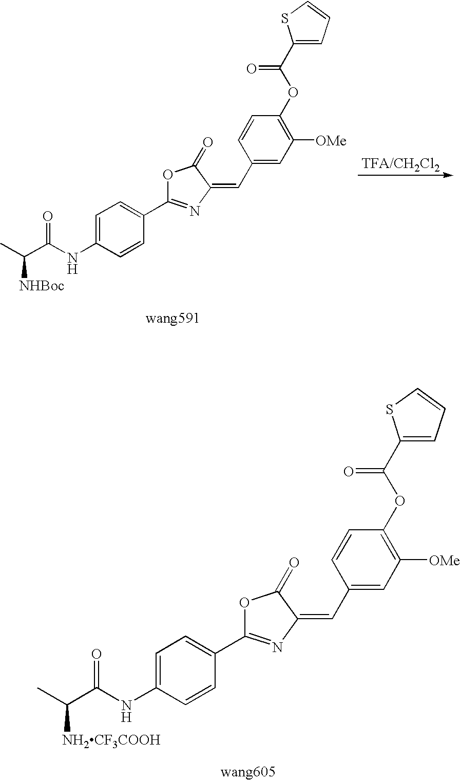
CC(C(NC1=CC=C(C2=NC(=CC3=CC([OMe])=C(OC(=O)C4=CC=CS4)C=C3)C(=O)O2)C=C1)=O)[NHBoc].CC(C(NC1=CC=C(C2=NC(=CC3=CC([OMe])=C(OC(=O)C4=CC=CS4)C=C3)C(=O)O2)C=C1)=O)[NH2CF3COOH]
